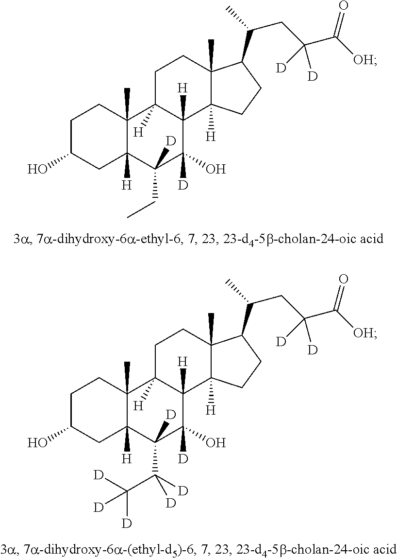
C1C(O)CC2([H])C(C)(C1)C1([H])C([H])(C(O)([D])C2(CC)[D])C2([H])C(C)(CC1)C(C(C)CC(C([OH])=O)([D])[D])CC2.C1C(O)CC2([H])C(C)(C1)C1([H])C([H])(C(O)([D])C2(C(C([D])([D])[D])([D])[D])[D])C2([H])C(C)(CC1)C(C(C)CC(C([OH])=O)([D])[D])CC2
